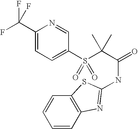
C1(C(F)(F)F)=CC=C(S(C(C(=O)NC2=NC3=C(C=CC=C3)S2)(C)C)(=O)=O)C=N1
